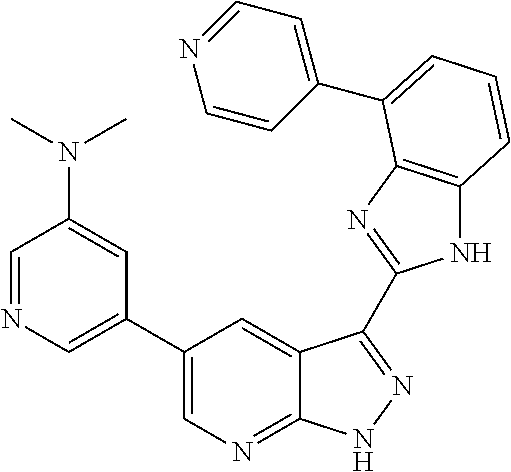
C1(C2=CN=C3C(=C2)C(C2=NC4=C(N2)C=CC=C4C2=CC=NC=C2)=NN3)=CN=CC(N(C)C)=C1
